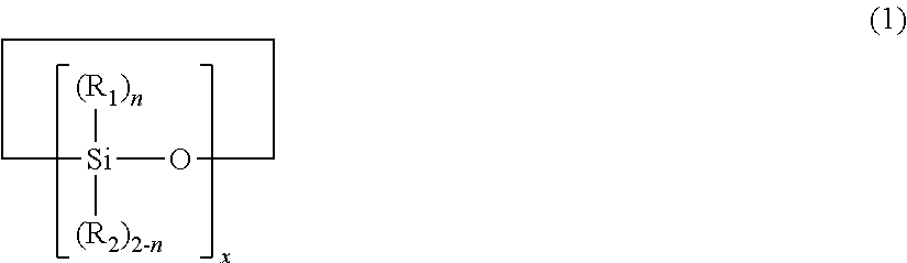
C1[Si]([(R1)n])([(R2)2-n])OCCC1
